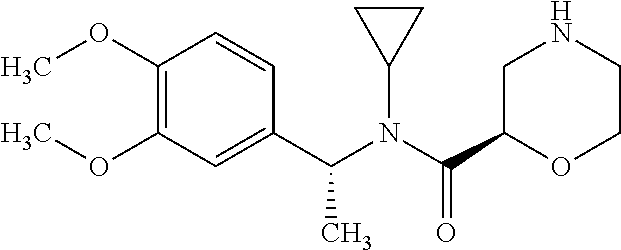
C1(OC)=C(OC)C=C(C(N(C(C2OCCNC2)=O)C2CC2)C)C=C1
